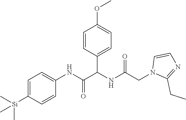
C1=C([Si](C)(C)C)C=CC(NC(=O)C(NC(CN2C(CC)=NC=C2)=O)C2=CC=C(OC)C=C2)=C1
